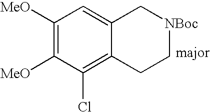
C1([MeO])=C([MeO])C(Cl)=C2C(=C1)C[NBoc]CC2
